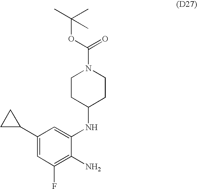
CC(C)(C)OC(N1CCC(NC2=CC(C3CC3)=CC(F)=C2N)CC1)=O
